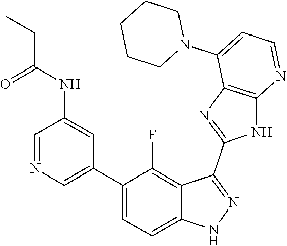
C1=NC=C(C2=CC=C3C(=C2F)C(C2=NC4=C(N2)N=CC=C4N2CCCCC2)=NN3)C=C1NC(=O)CC
